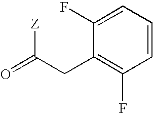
O=C([Z])CC1=C(F)C=CC=C1F
